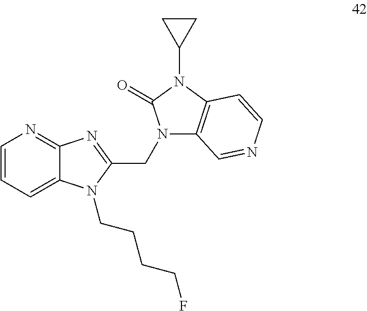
C1=CC=C2C(=N1)N=C(CN1C3=C(N(C4CC4)C1=O)C=CN=C3)N2CCCCF
